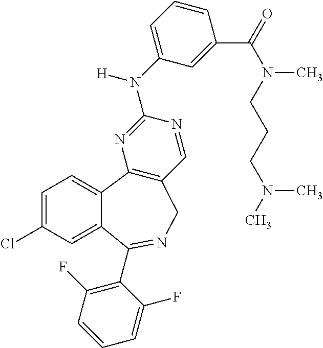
N(C1=CC=CC(C(=O)N(CCCN(C)C)C)=C1)(C1=NC2=C(C=N1)CN=C(C1=C(F)C=CC=C1F)C1=CC(Cl)=CC=C21)[H]
